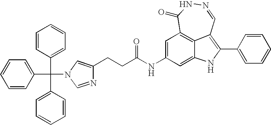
N1=CC2=C(C3=CC=CC=C3)NC3=CC(NC(=O)CCC4=CN(C(C5=CC=CC=C5)(C5=CC=CC=C5)C5=CC=CC=C5)C=N4)=CC(=C23)C(=O)N1
